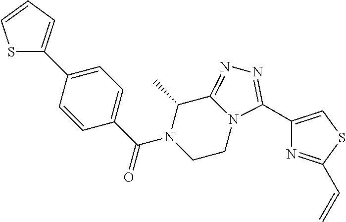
C1(C2=CC=CS2)=CC=C(C(N2CCN3C(=NN=C3C3=CSC(C=C)=N3)C2C)=O)C=C1
